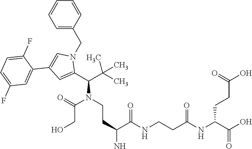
C(N(C(CO)=O)CCC(C(NCCC(NC(CCC(=O)O)C(=O)O)=O)=O)N)(C(C)(C)C)C1=CC(C2=CC(F)=CC=C2F)=CN1CC1=CC=CC=C1
